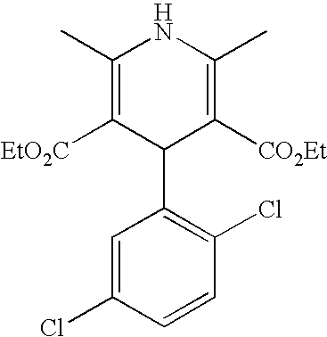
C1(C)=C([EtO2C])C(C2=C(Cl)C=CC(Cl)=C2)C([CO2Et])=C(C)N1
